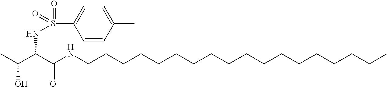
CC(C(C(NCCCCCCCCCCCCCCCCCC)=O)NS(=O)(C1=CC=C(C)C=C1)=O)O
